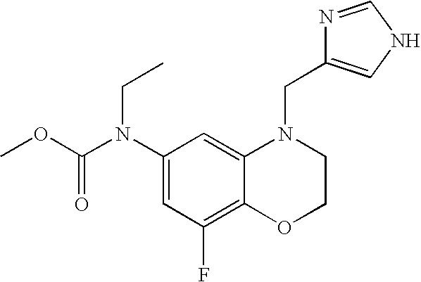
C1(N(C(OC)=O)CC)=CC(F)=C2C(=C1)N(CC1=CNC=N1)CCO2
